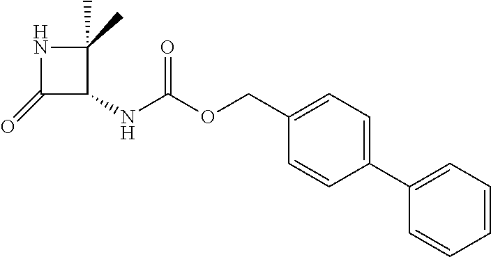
C1(=O)C(NC(OCC2=CC=C(C3=CC=CC=C3)C=C2)=O)C(C)(C)N1
